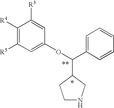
C1([R4])=C([R5])C=C(OC(C2=CC=CC=C2)C2CNCC2)C=C1[R3]
